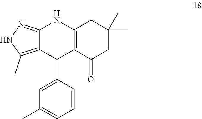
C12=NNC(C)=C1C(C1=CC(C)=CC=C1)C1=C(N2)CC(C)(C)CC1=O
